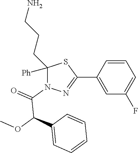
C1([Ph])(CCCN)N(C(=O)C(OC)C2=CC=CC=C2)N=C(C2=CC(F)=CC=C2)S1
